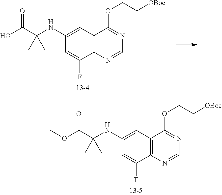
C12=C(C=C(NC(C(OC)=O)(C)C)C=C1F)C(OCC[OBoc])=NC=N2.C12=C(C=C(NC(C(O)=O)(C)C)C=C1F)C(OCC[OBoc])=NC=N2
